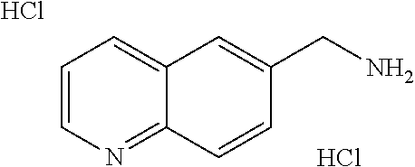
C1=CN=C2C(=C1)C=C(CN)C=C2.Cl.Cl
